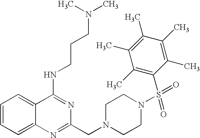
C1=CC=C2C(=C1)C(NCCCN(C)C)=NC(CN1CCN(S(C3=C(C)C(C)=C(C)C(C)=C3C)(=O)=O)CC1)=N2
